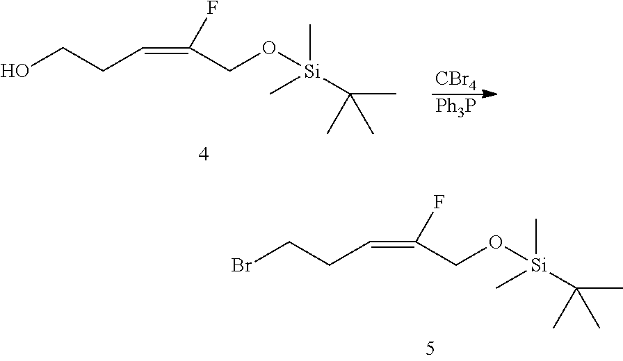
BrCCC=C(CO[Si](C)(C)C(C)(C)C)F.OCCC=C(CO[Si](C)(C)C(C)(C)C)F.[CBr4].[Ph3P]
